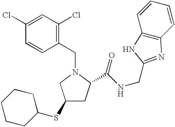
C1(CN2CC(SC3CCCCC3)CC2C(NCC2=NC3=C(C=CC=C3)N2)=O)=C(Cl)C=C(Cl)C=C1
